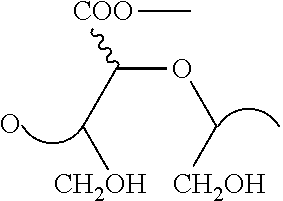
O(C[CH2OH])C(C[CH2OH])[COO]C.O
